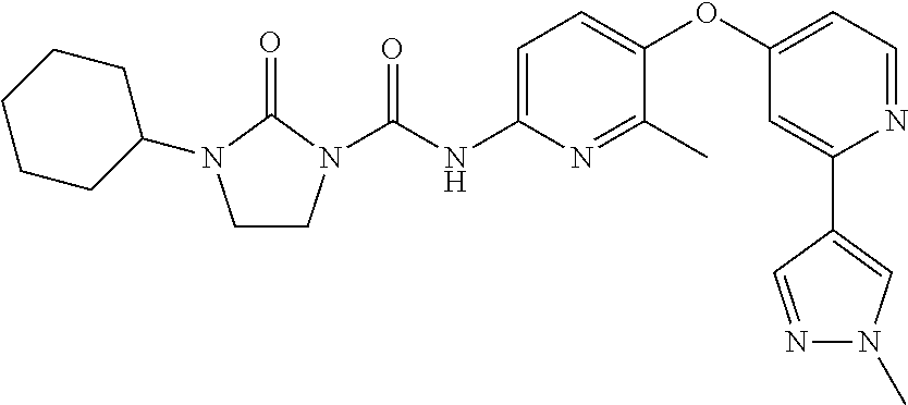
C1CN(C(NC2=CC=C(OC3=CC=NC(C4=CN(C)N=C4)=C3)C(C)=N2)=O)C(=O)N1C1CCCCC1
